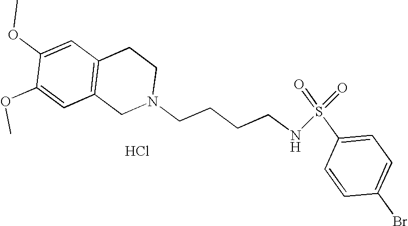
C1=C(OC)C(OC)=CC2=C1CCN(CCCCNS(=O)(=O)C1=CC=C(Br)C=C1)C2.Cl
